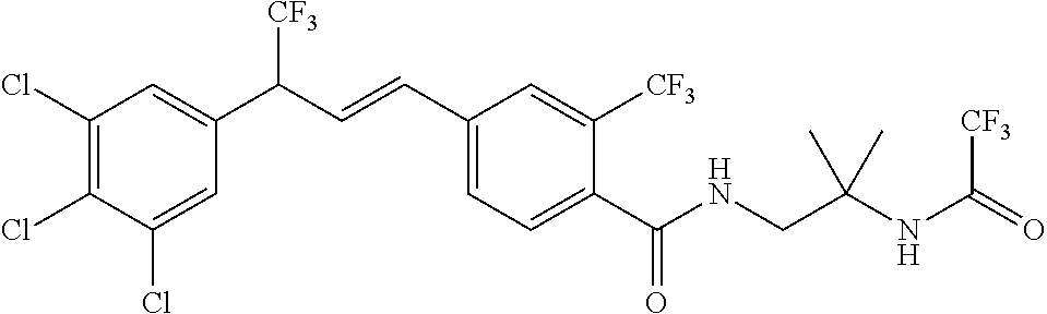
C1(Cl)=C(Cl)C(Cl)=CC(C(C=CC2=CC=C(C(NCC(NC(=O)[CF3])(C)C)=O)C([CF3])=C2)[CF3])=C1
